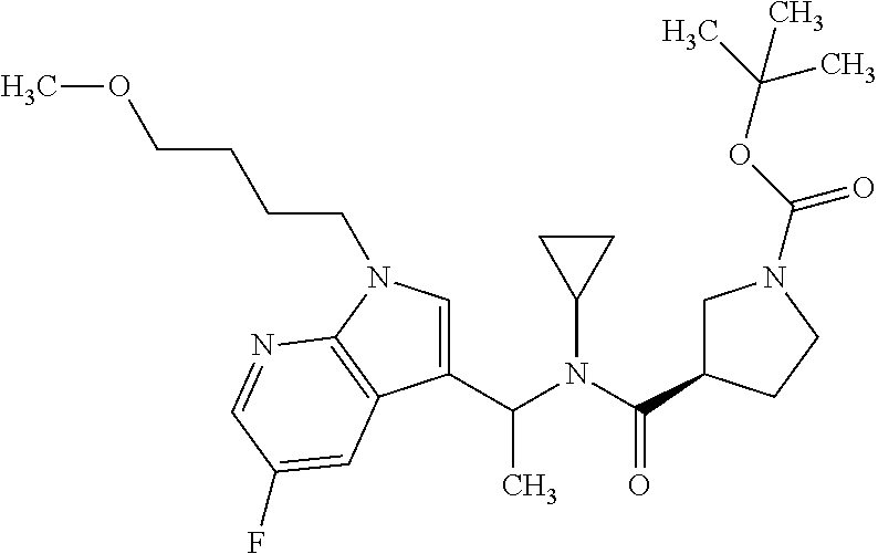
C1C(C(N(C(C2=CN(CCCCOC)C3=C2C=C(F)C=N3)C)C2CC2)=O)CCN1C(OC(C)(C)C)=O
